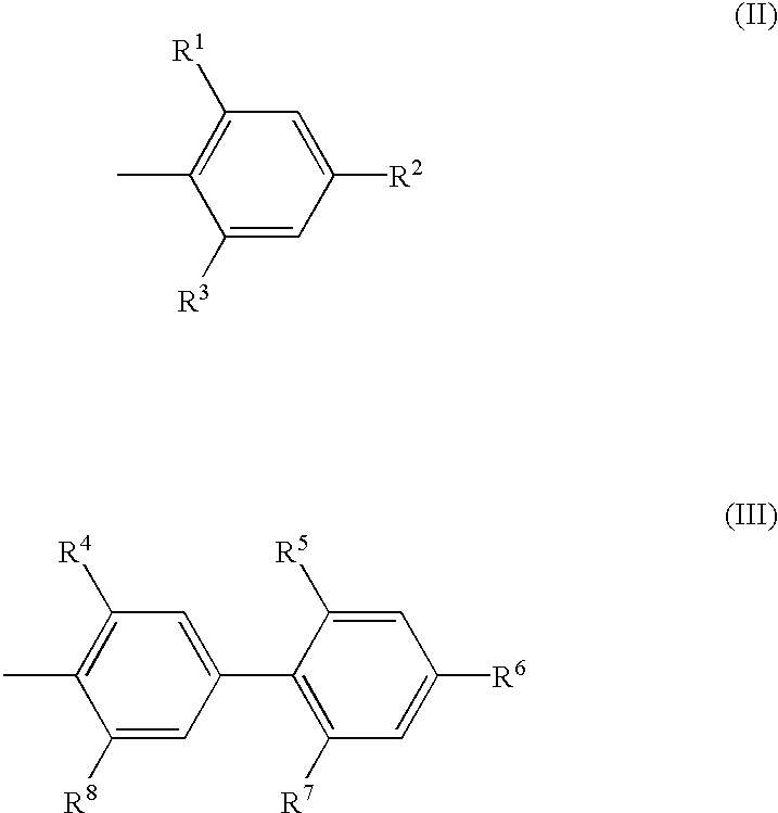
C1([R3])=CC([R2])=CC([R1])=C1C.C1([R8])=CC(C2=C([R7])C=C([R6])C=C2[R5])=CC([R4])=C1C
